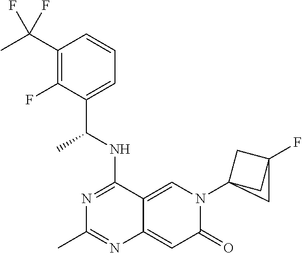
C1(C(C)(F)F)=C(F)C(C(NC2=NC(C)=NC3=CC(=O)N(C45CC(F)(C4)C5)C=C23)C)=CC=C1
